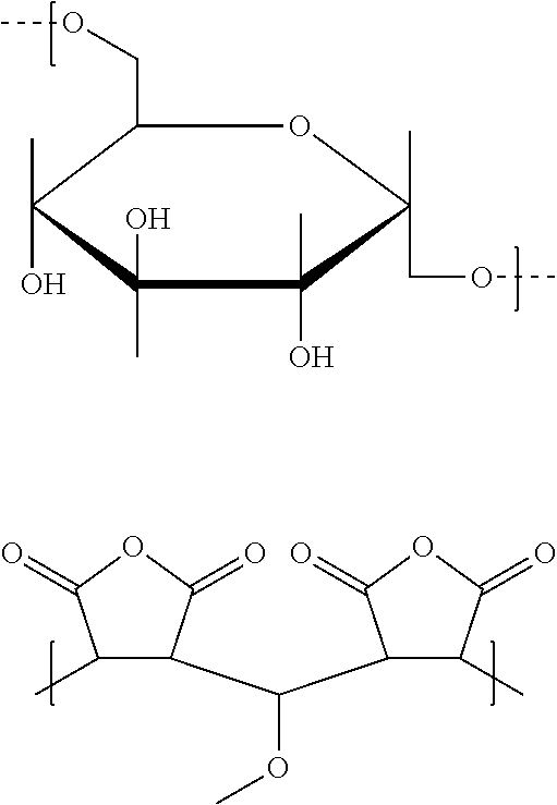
C1(COC)C(C)(O)C(C)(O)C(C)(O)C(C)(COC)O1.C1(C)C(C(C2C(C)C(=O)OC2=O)OC)C(=O)OC1=O
